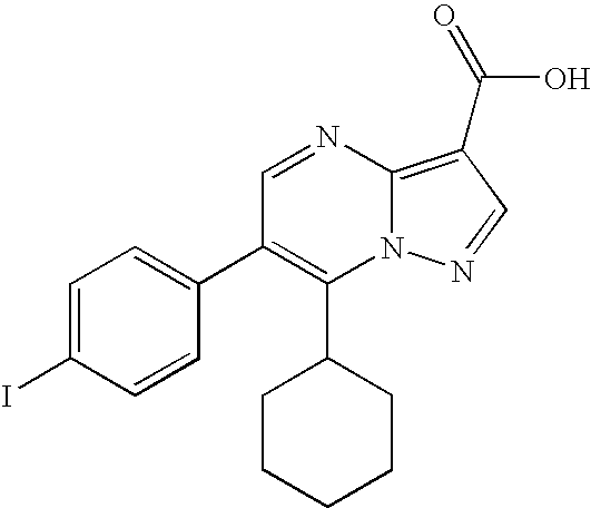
C1(C2CCCCC2)=C(C2=CC=C(I)C=C2)C=NC2=C(C(O)=O)C=NN12
